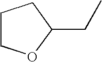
C1COC(CC)C1
